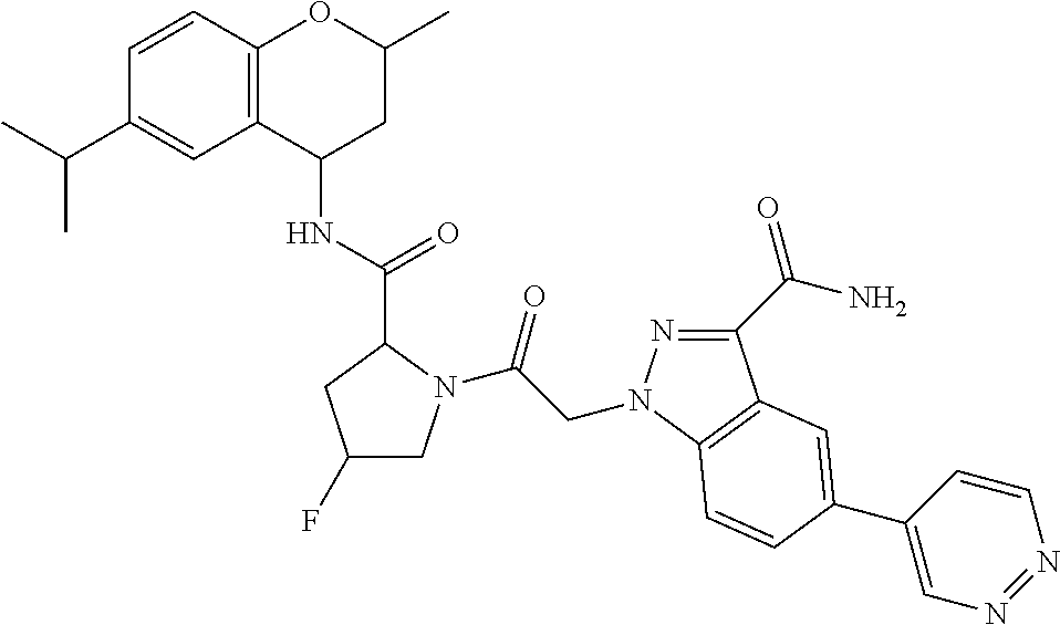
C1=CC2=C(C=C1C(C)C)C(NC(=O)C1N(C(CN3N=C(C(N)=O)C4=C3C=CC(C3=CN=NC=C3)=C4)=O)CC(F)C1)CC(C)O2
